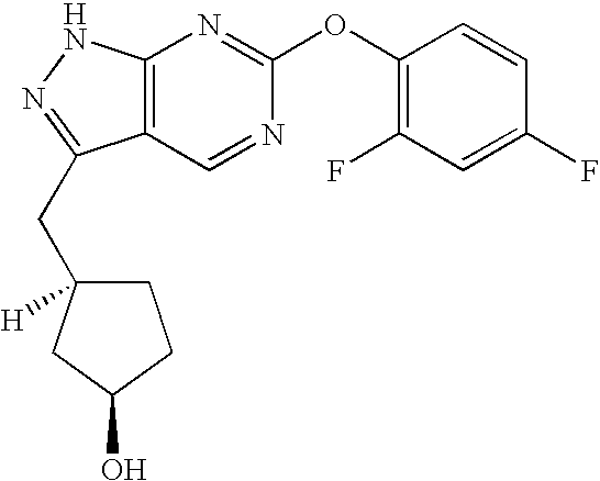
C12=C(NN=C1CC1([H])CCC(O)C1)N=C(OC1=C(F)C=C(F)C=C1)N=C2
